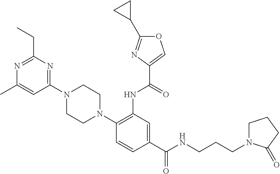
C1(C(NCCCN2CCCC2=O)=O)=CC(NC(=O)C2=COC(C3CC3)=N2)=C(N2CCN(C3=NC(CC)=NC(C)=C3)CC2)C=C1
